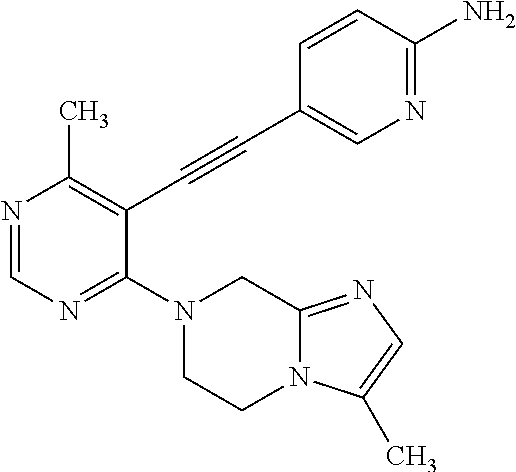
N1=CN=C(N2CCN3C(=NC=C3C)C2)C(C#CC2=CN=C(N)C=C2)=C1C
